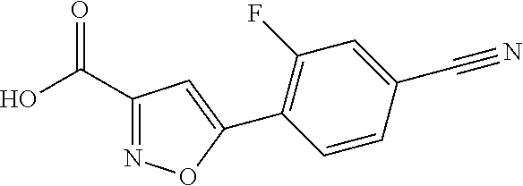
C1(C(O)=O)=NOC(C2=C(F)C=C(C#N)C=C2)=C1
